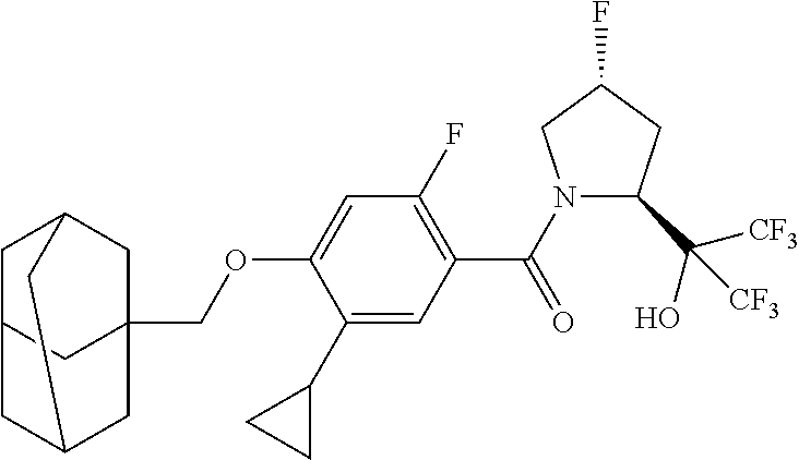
C1C2CC3(COC4=CC(F)=C(C(=O)N5C(C([CF3])(O)[CF3])CC(F)C5)C=C4C4CC4)CC1CC(C2)C3
